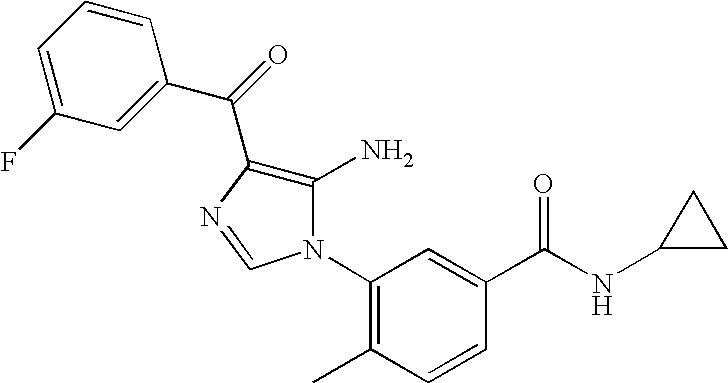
C1=CC=C(F)C=C1C(=O)C1=C(N)N(C2=C(C)C=CC(C(=O)NC3CC3)=C2)C=N1
